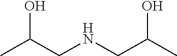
CC(CNCC(C)O)O
